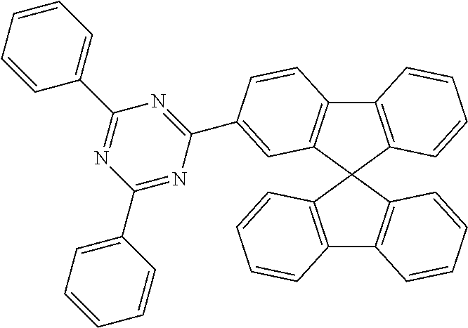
C1(C2=CC=CC=C2)=NC(C2=CC3=C(C4=C(C=CC=C4)C34C3=C(C5=C4C=CC=C5)C=CC=C3)C=C2)=NC(C2=CC=CC=C2)=N1
